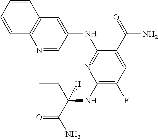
C1(NC(CC)(C(=O)N)[H])=C(F)C=C(C(=O)N)C(NC2=CC3=C(N=C2)C=CC=C3)=N1
